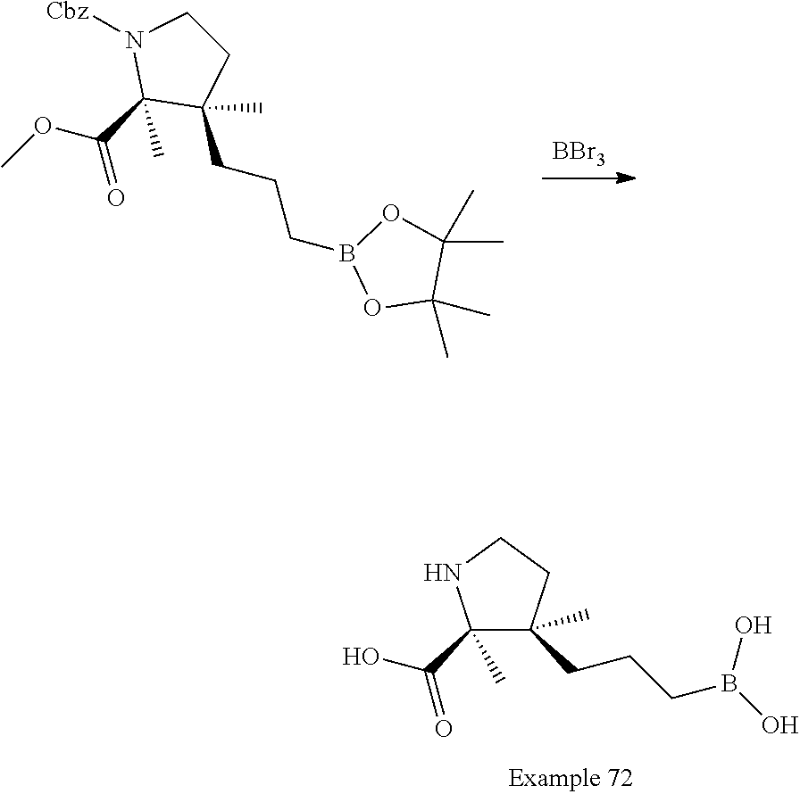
C1(C(O)=O)(C)C(CCCB(O)O)(C)CCN1.[BBr3].COC(C1(C)C(CCCB2OC(C)(C)C(C)(C)O2)(C)CCN1[Cbz])=O
